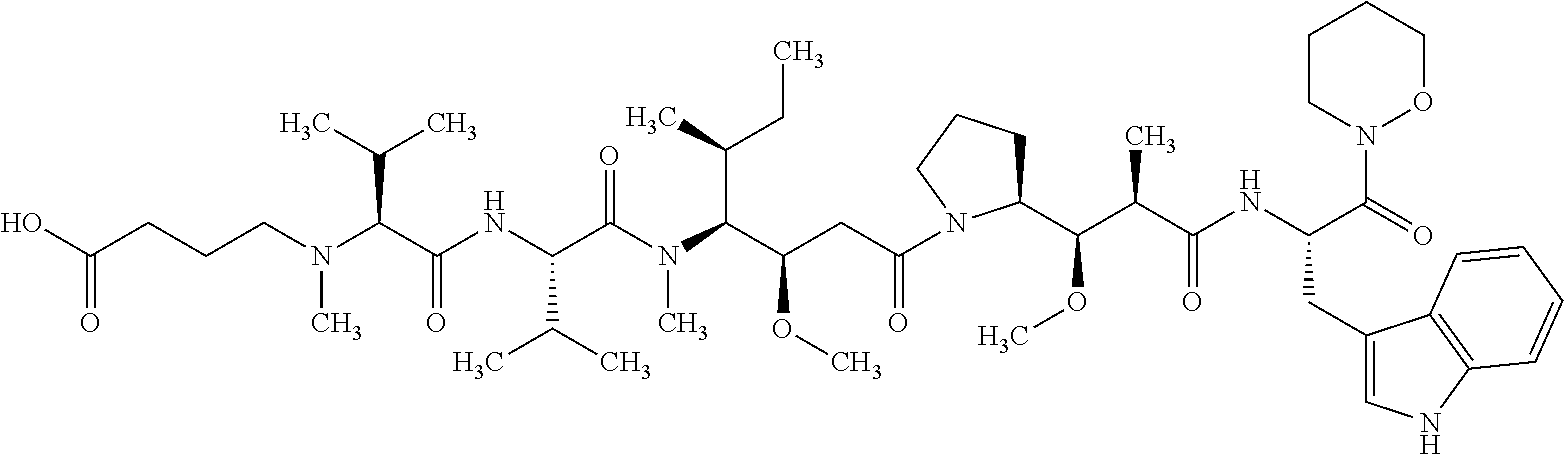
OC(CCCN(C(C(NC(C(N(C(C(CC(=O)N1C(C(C(C(NC(C(=O)N2OCCCC2)CC2=CNC3=C2C=CC=C3)=O)C)OC)CCC1)OC)C(C)CC)C)=O)C(C)C)=O)C(C)C)C)=O
